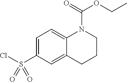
C1=C(S(Cl)(=O)=O)C=C2C(=C1)N(C(=O)OCC)CCC2
